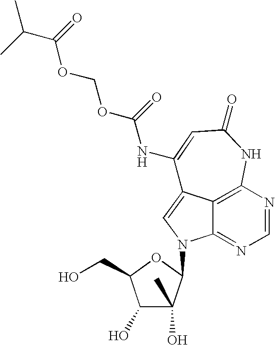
C12=C3N=CN=C1N(C1C(O)(C)C(O)C(CO)O1)C=C2C(NC(=O)OCOC(C(C)C)=O)=CC(=O)N3
